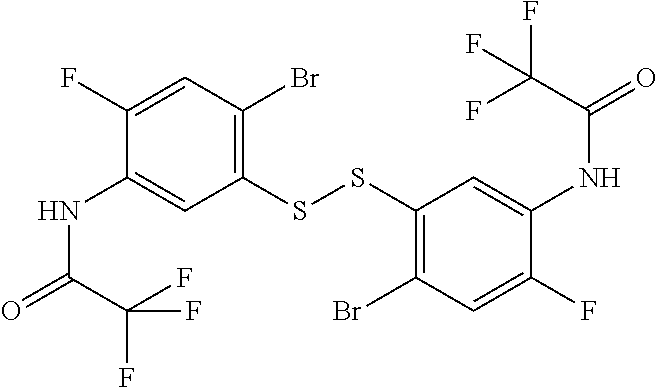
C1=C(F)C(NC(=O)C(F)(F)F)=CC(SSC2=C(Br)C=C(F)C(NC(=O)C(F)(F)F)=C2)=C1Br
